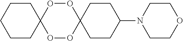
O1OC2(OOC13CCCCC3)CCC(N1CCOCC1)CC2
